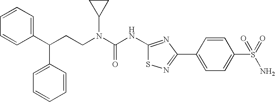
C1(C(CCN(C(NC2=NC(C3=CC=C(S(=O)(N)=O)C=C3)=NS2)=O)C2CC2)C2=CC=CC=C2)=CC=CC=C1
